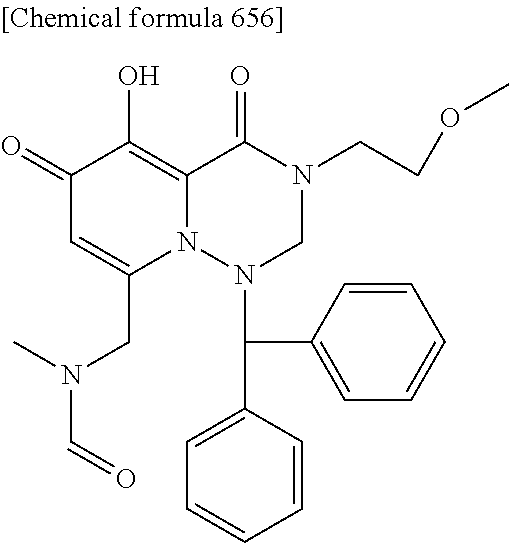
C12=C(O)C(=O)C=C(CN(C=O)C)N1N(C(C1=CC=CC=C1)C1=CC=CC=C1)CN(CCOC)C2=O
